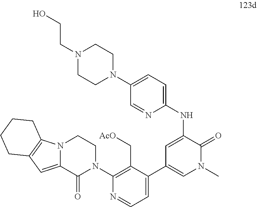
N(C1=CC(C2=CC=NC(N3CCN4C(=CC5=C4CCCC5)C3=O)=C2C[AcO])=CN(C)C1=O)C1=CC=C(N2CCN(CCO)CC2)C=N1
